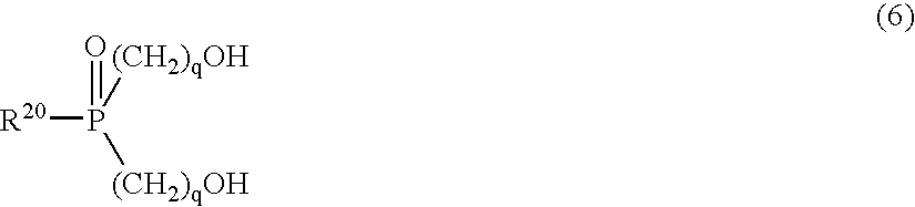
[R20]P([(CH2)qOH])([(CH2)qOH])=O
